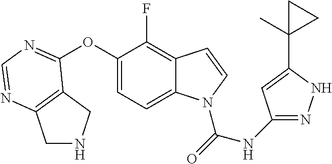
C12=C(N=CN=C1OC1=CC=C3C(=C1F)C=CN3C(=O)NC1=NNC(C3(C)CC3)=C1)CNC2
